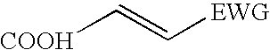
[COOH]C=C[EWG]
